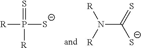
[R]P([S-])([R])=S.N(C(=S)[S-])([R])[R]
